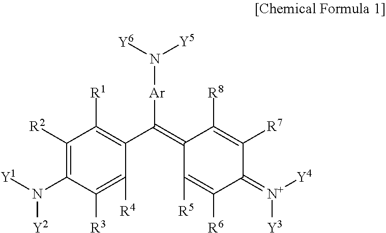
C1([R2])=C(N([Y1])[Y2])C([R3])=C([R4])C(C(=C2C([R8])=C([R7])C(=[N+]([Y3])[Y4])C([R6])=C2[R5])[Ar]N([Y5])[Y6])=C1[R1]
